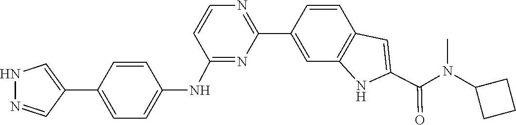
C1=CC2=C(C=C1C1=NC=CC(NC3=CC=C(C4=CNN=C4)C=C3)=N1)NC(C(N(C1CCC1)C)=O)=C2
